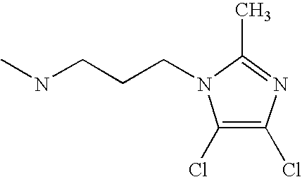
C1(Cl)=C(Cl)N=C(C)N1CCCNC
